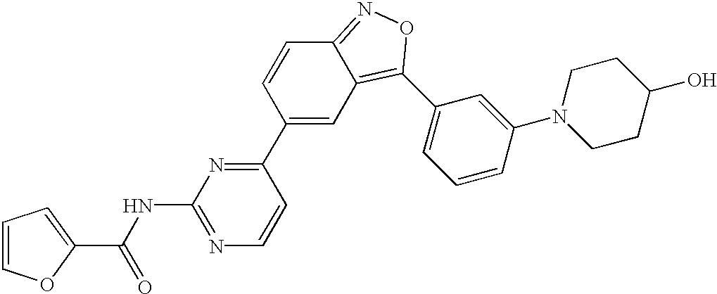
C1(C2=NC(NC(C3=CC=CO3)=O)=NC=C2)=CC2=C(C3=CC=CC(N4CCC(O)CC4)=C3)ON=C2C=C1
